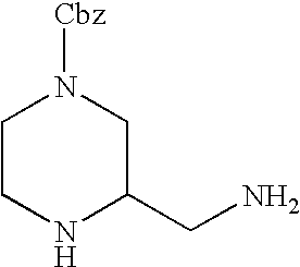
C1CNC(CN)CN1[Cbz]
